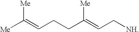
[Me]C(=CCCC(=CC[NH])[Me])[Me]
